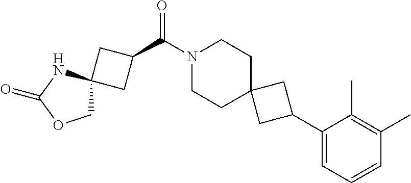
N1(C(C2CC3(C2)COC(=O)N3)=O)CCC2(CC1)CC(C1=CC=CC(C)=C1C)C2
